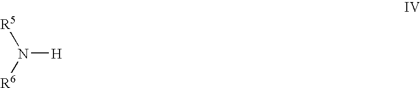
N([H])([R6])[R5]
